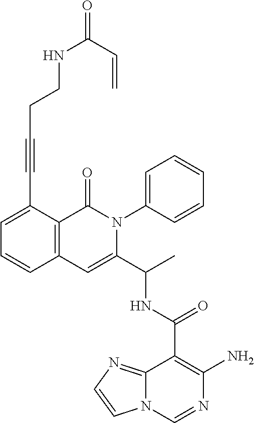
C12=C(C(C#CCCNC(=O)C=C)=CC=C1)C(=O)N(C1=CC=CC=C1)C(C(C)NC(C1=C(N)N=CN3C1=NC=C3)=O)=C2
